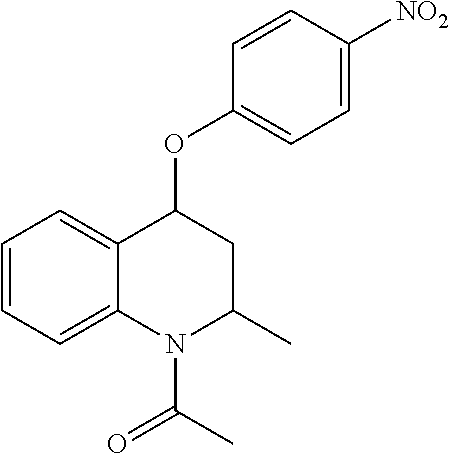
C1=CC=C2C(=C1)C(OC1=CC=C([NO2])C=C1)CC(C)N2C(=O)C
